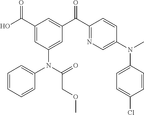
C1(C(O)=O)=CC(N(C2=CC=CC=C2)C(COC)=O)=CC(C(C2=NC=C(N(C)C3=CC=C(Cl)C=C3)C=C2)=O)=C1
